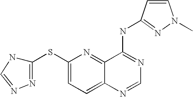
C1(SC2=NN=CN2)=CC=C2C(=N1)C(NC1=NN(C)C=C1)=NC=N2
